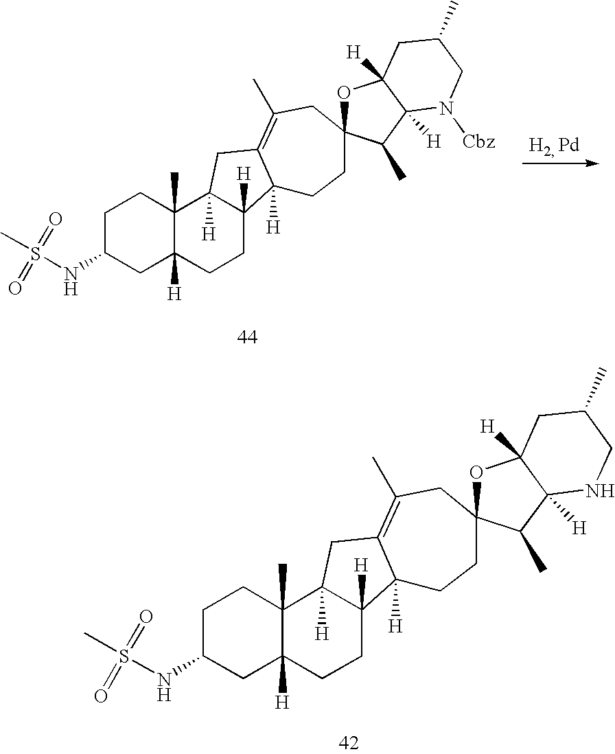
C1C(NS(C)(=O)=O)CC2([H])C(C)(C1)C1([H])C([H])(CC2)C2([H])C(=C(C)CC3(CC2)OC2([H])C([H])(C3C)N([Cbz])CC(C)C2)C1.C1C(NS(C)(=O)=O)CC2([H])C(C)(C1)C1([H])C([H])(CC2)C2([H])C(=C(C)CC3(CC2)OC2([H])C([H])(C3C)NCC(C)C2)C1
